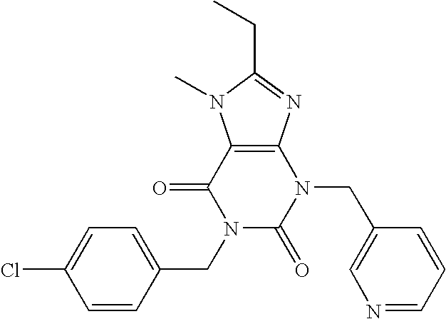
C12=C(N=C(CC)N1C)N(CC1=CN=CC=C1)C(=O)N(CC1=CC=C(Cl)C=C1)C2=O
